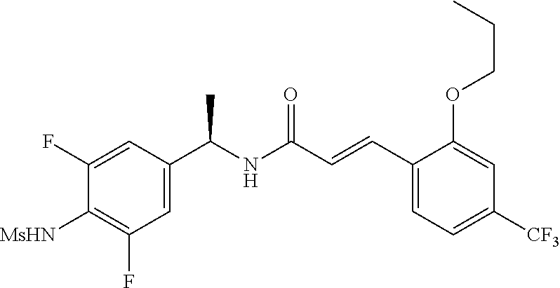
C1=C(F)C([MsHN])=C(F)C=C1C(C)NC(=O)C=CC1=CC=C([CF3])C=C1OCCC
